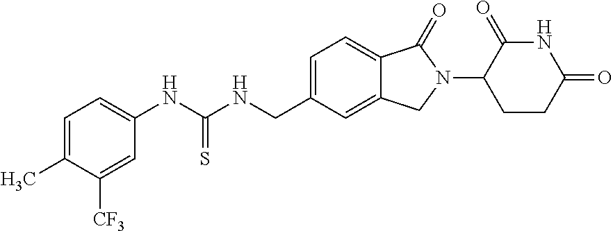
C1(NC(NCC2=CC=C3C(=C2)CN(C2CCC(=O)NC2=O)C3=O)=S)=CC=C(C)C([CF3])=C1
